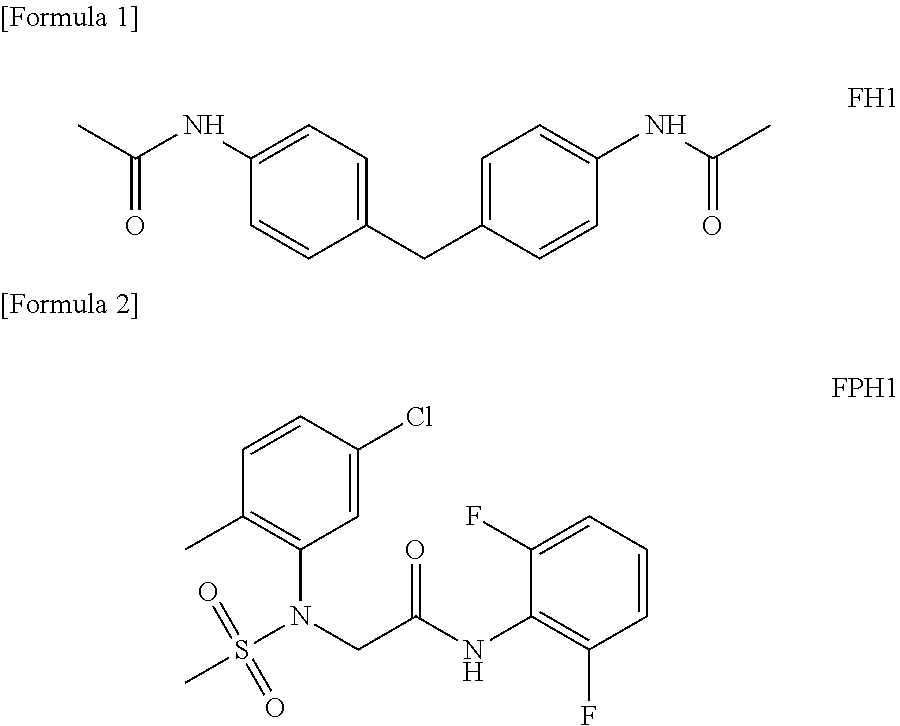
CC(NC1=CC=C(CC2=CC=C(NC(C)=O)C=C2)C=C1)=O.C1=CC(Cl)=CC(N(CC(NC2=C(F)C=CC=C2F)=O)S(C)(=O)=O)=C1C
